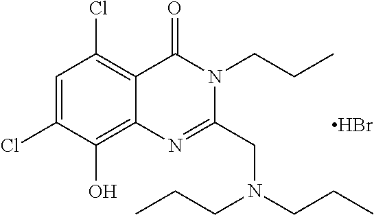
C1=C(Cl)C(O)=C2C(=C1Cl)C(=O)N(CCC)C(CN(CCC)CCC)=N2.Br
